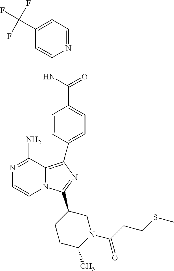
N1=C(N)C2=C(C3=CC=C(C(=O)NC4=CC(C(F)(F)F)=CC=N4)C=C3)N=C(C3CCC(C)N(C(=O)CCSC)C3)N2C=C1
